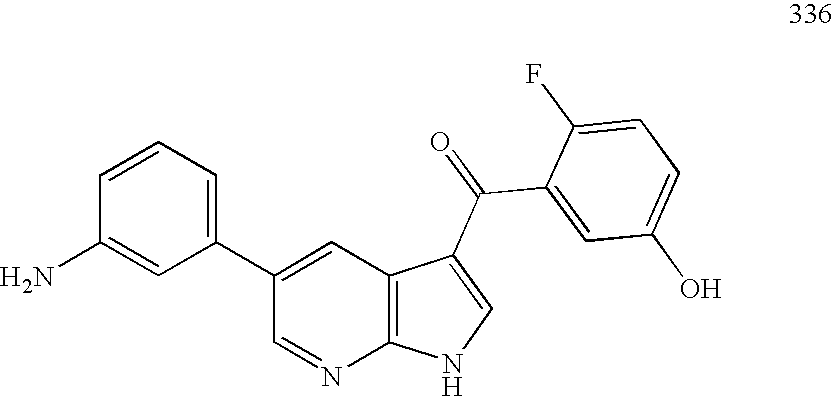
C1=CC=C(C2=CC3=C(N=C2)NC=C3C(C2=CC(O)=CC=C2F)=O)C=C1N
